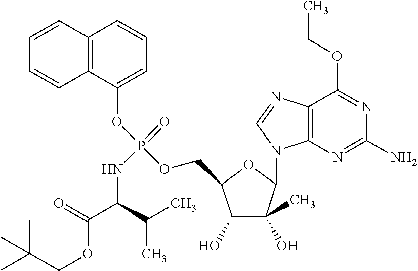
C1(O)C(C)(O)C(N2C3=C(N=C2)C(OCC)=NC(N)=N3)OC1COP(OC1=CC=CC2=C1C=CC=C2)(=O)NC(C(OCC(C)(C)C)=O)C(C)C
